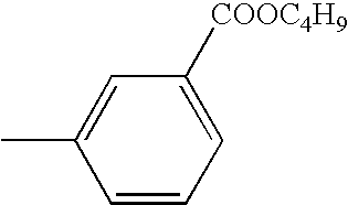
CC1=CC([COOC4H9])=CC=C1
